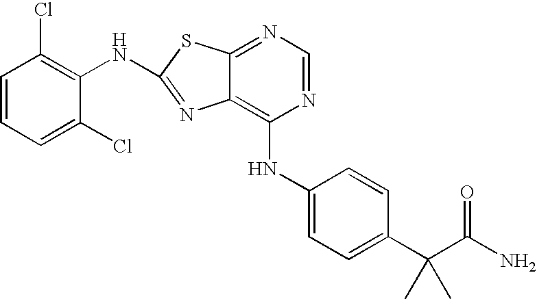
C1=CC=C(Cl)C(NC2=NC3=C(NC4=CC=C(C(C(=O)N)(C)C)C=C4)N=CN=C3S2)=C1Cl
